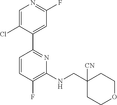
C1=C(Cl)C(C2=NC(NCC3([CN])CCOCC3)=C(F)C=C2)=CC(F)=N1
